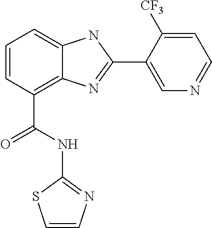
C1=CC(C(NC2=NC=CS2)=O)=C2C(=C1)NC(C1=CN=CC=C1[CF3])=N2
